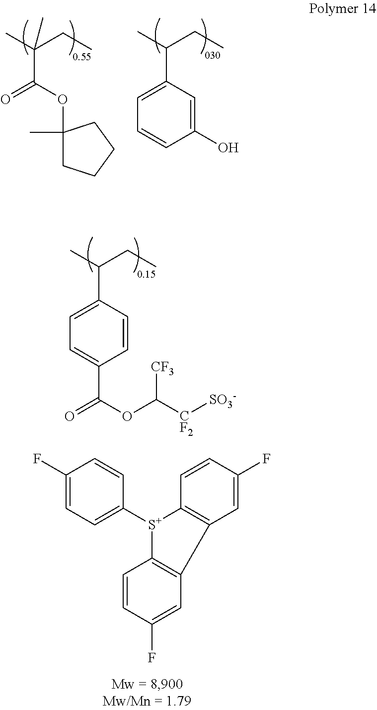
C(C(OC1(C)CCCC1)=O)(C)(CC)C.C(C1=CC=CC(O)=C1)(C)CC.C1(F)=CC=C([S+]2C3=C(C=C(F)C=C3)C3=C2C=CC(F)=C3)C=C1.C(C)(CC)C1=CC=C(C(=O)OC([CF2][SO3-])[CF3])C=C1
